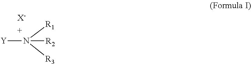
[Y]N([R1])([R3])[R2]
